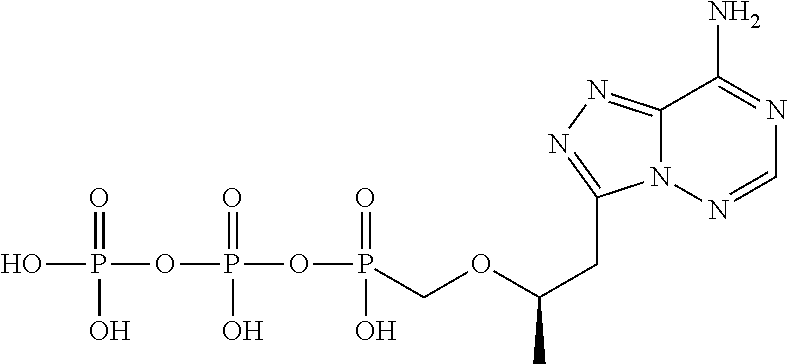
OP(OP(OP(=O)(O)COC(CC1=NN=C2N1N=CN=C2N)C)(=O)O)(=O)O
